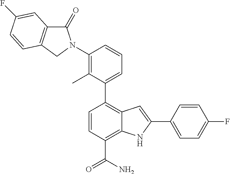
C1(C2=CC=CC(N3C(=O)C4=C(C3)C=CC(F)=C4)=C2C)=C2C(=C(C(N)=O)C=C1)NC(C1=CC=C(F)C=C1)=C2
